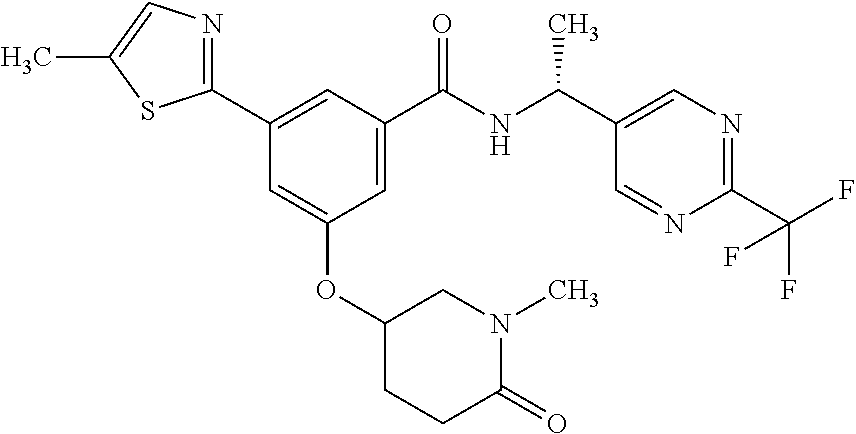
C1(C2=CC(C(NC(C)C3=CN=C(C(F)(F)F)N=C3)=O)=CC(OC3CCC(=O)N(C)C3)=C2)=NC=C(C)S1
